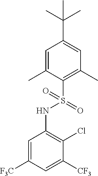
C1=C(C)C(S(=O)(NC2=C(Cl)C([CF3])=CC([F3C])=C2)=O)=C(C)C=C1C(C)(C)C
